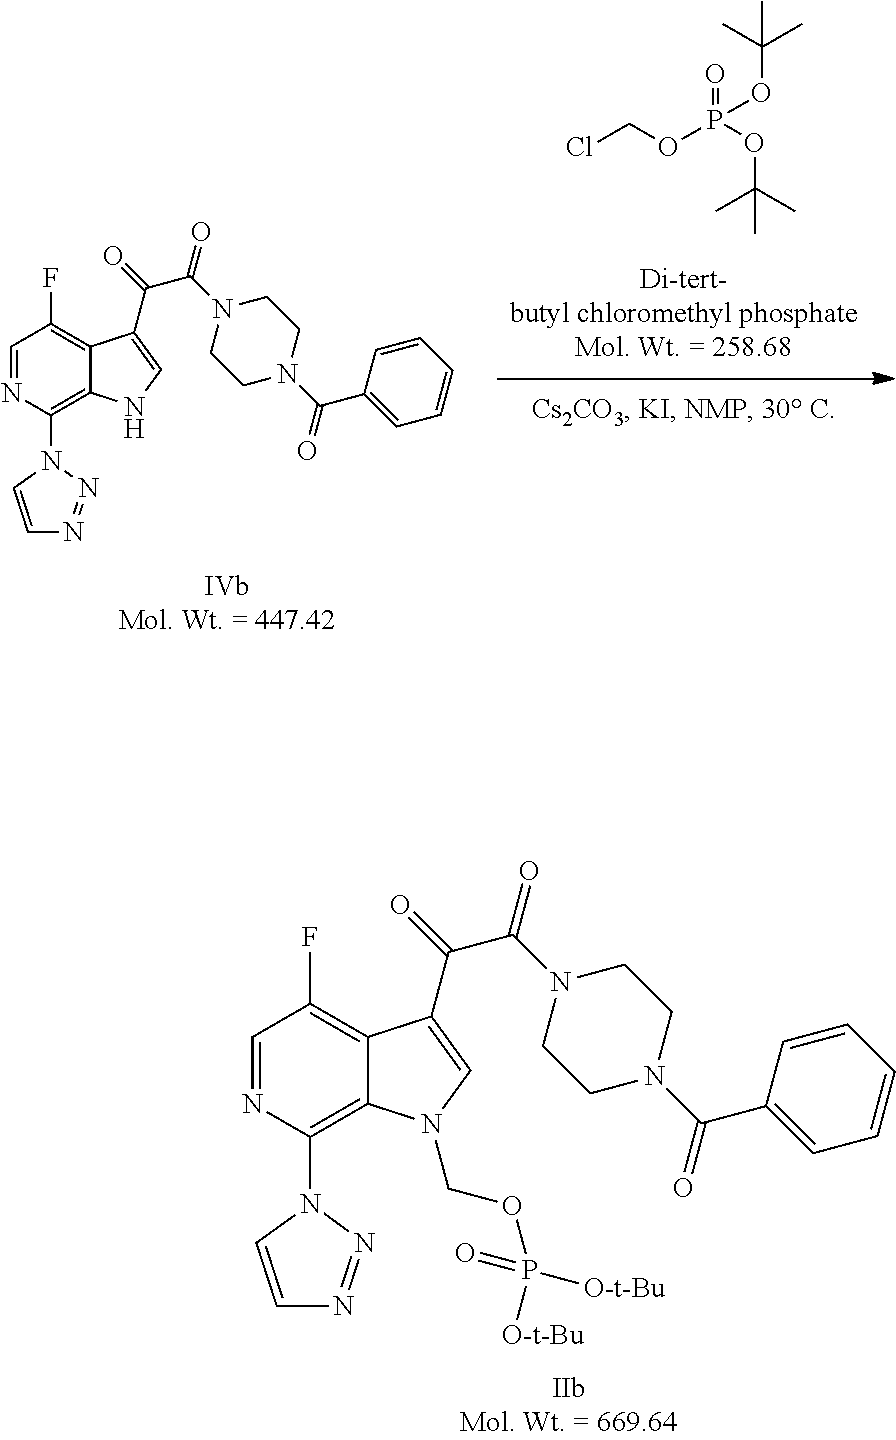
ClCOP(OC(C)(C)C)(=O)OC(C)(C)C.C1=NC(N2C=CN=N2)=C2C(=C1F)C(C(C(N1CCN(C(=O)C3=CC=CC=C3)CC1)=O)=O)=CN2.C1=NC(N2C=CN=N2)=C2C(=C1F)C(C(C(N1CCN(C(=O)C3=CC=CC=C3)CC1)=O)=O)=CN2COP(=O)([O-t-Bu])[O-t-Bu]
